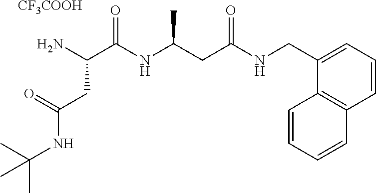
C1=CC=C(CNC(CC(NC(C(N)CC(NC(C)(C)C)=O)=O)C)=O)C2=C1C=CC=C2.[CF3COOH]
